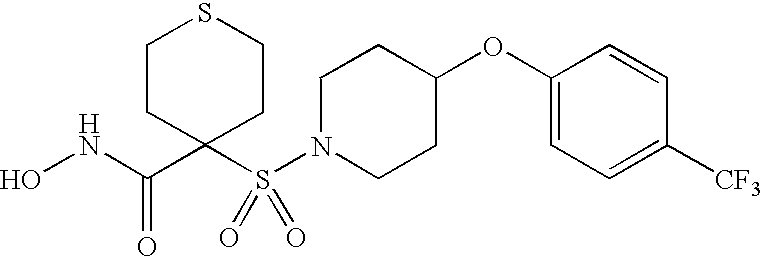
C(=O)(C1(S(N2CCC(OC3=CC=C([CF3])C=C3)CC2)(=O)=O)CCSCC1)NO
